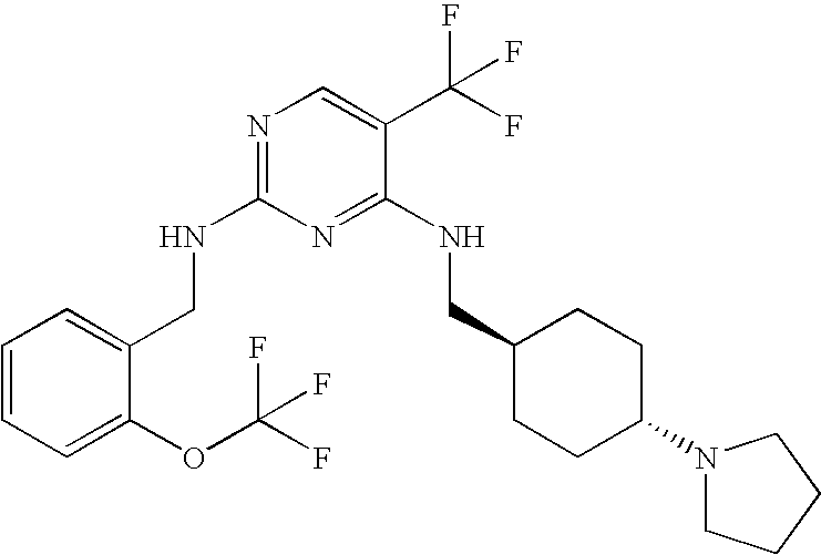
C1(CNC2=NC=C(C(F)(F)F)C(NCC3CCC(N4CCCC4)CC3)=N2)=CC=CC=C1OC(F)(F)F
